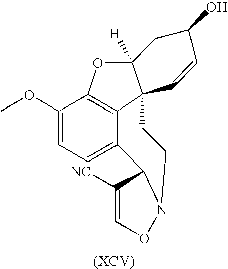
C1(OC)=CC=C2C3=C1OC1([H])C3(CCN3OC=C([NC])C23)C=CC(O)C1
